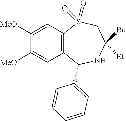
C1([MeO])=CC2=C(C=C1[MeO])C(C1=CC=CC=C1)NC([Bu])([Et])CS2(=O)=O
